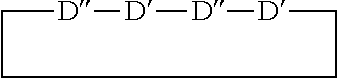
C1[D][D][D][D]CCC1
